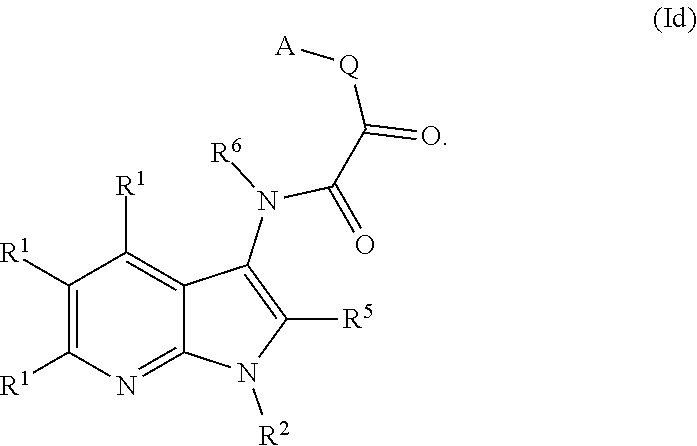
[R6]N(C(=O)C([Q][A])=O)C1=C([R5])N([R2])C2=NC([R1])=C([R1])C([R1])=C12
